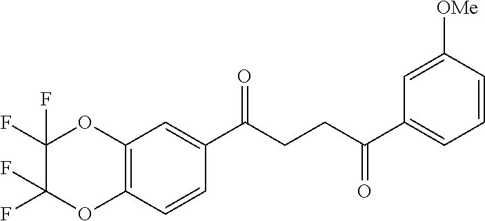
C12=C(C=CC(C(CCC(C3=CC=CC([OMe])=C3)=O)=O)=C1)OC(F)(F)C(F)(F)O2
